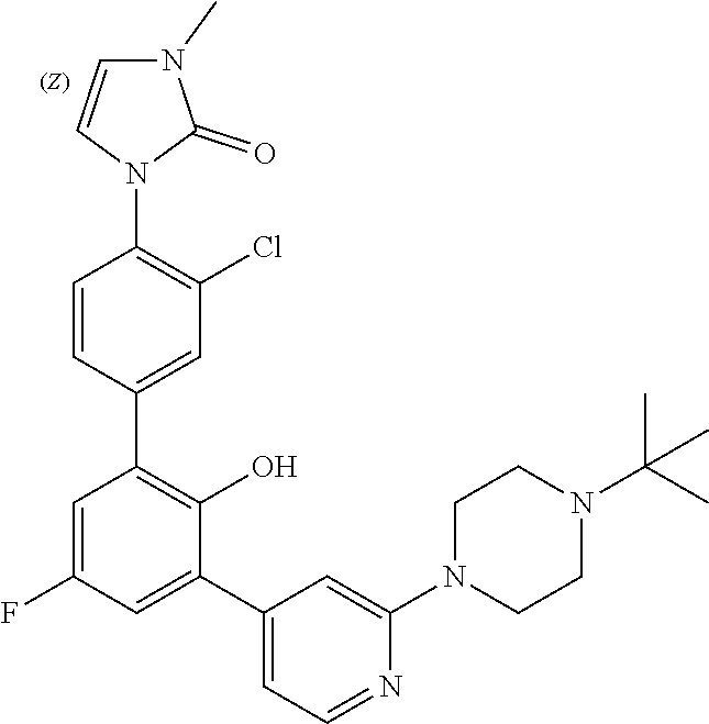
C1=CN(C2=C(Cl)C=C(C3=C(O)C(C4=CC=NC(N5CCN(C(C)(C)C)CC5)=C4)=CC(F)=C3)C=C2)C(=O)N1C
